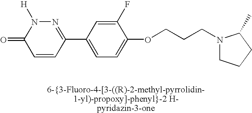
C1=CC(C2=CC=C(OCCCN3CCCC3C)C(F)=C2)=NN([H])C1=O
